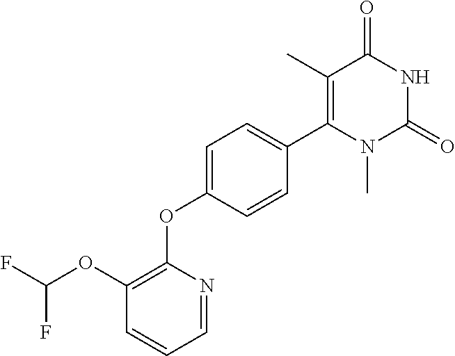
C1=C(OC2=C(OC(F)F)C=CC=N2)C=CC(C2=C(C)C(=O)NC(=O)N2C)=C1
